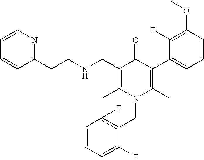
C1=CC=C(F)C(CN2C(C)=C(C3=CC=CC(OC)=C3F)C(=O)C(CNCCC3=NC=CC=C3)=C2C)=C1F
